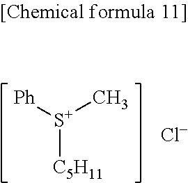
[S+]([C5H11])([Ph])C.[Cl-]
